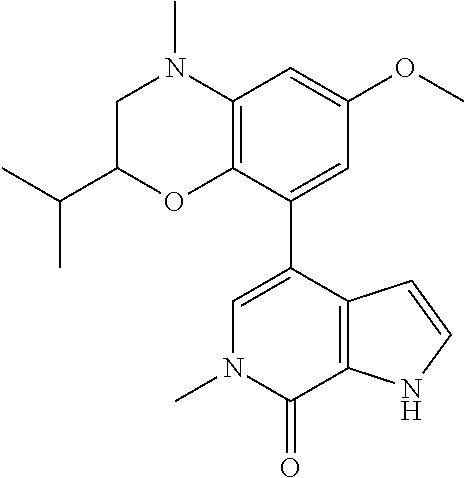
C1C(C(C)C)OC2=C(N1C)C=C(OC)C=C2C1=CN(C)C(=O)C2=C1C=CN2
